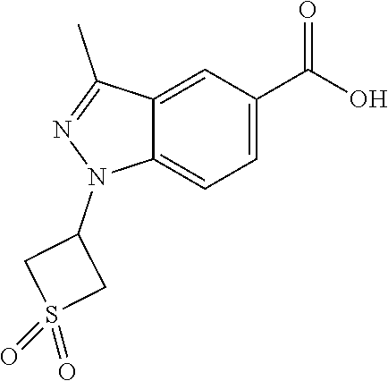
OC(=O)C1=CC=C2C(=C1)C(C)=NN2C1CS(=O)(=O)C1
